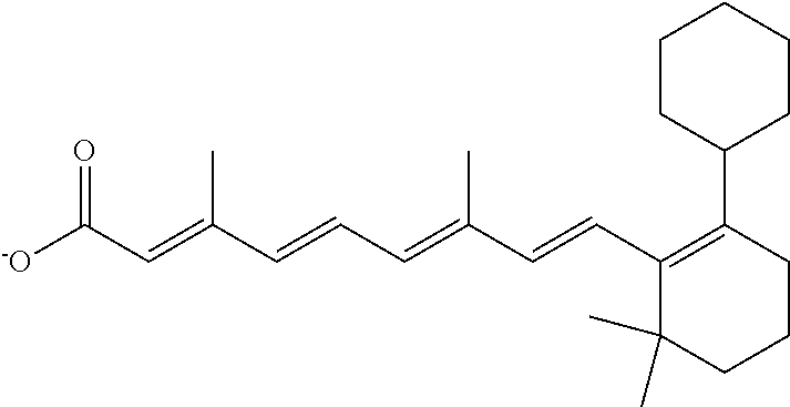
[-O]C(C=C(C=CC=C(C=CC1=C(C2CCCCC2)CCCC1(C)C)C)C)=O
